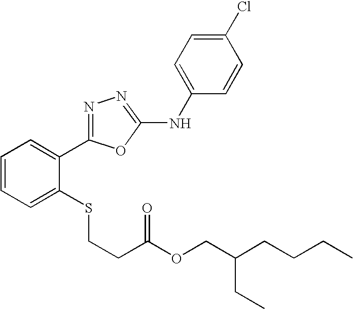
C1(Cl)=CC=C(NC2=NN=C(C3=CC=CC=C3SCCC(=O)OCC(CC)CCCC)O2)C=C1
